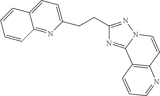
N1=C2N(N=C1CCC1=CC=C3C(=N1)C=CC=C3)C=CC1=C2C=CC=N1
